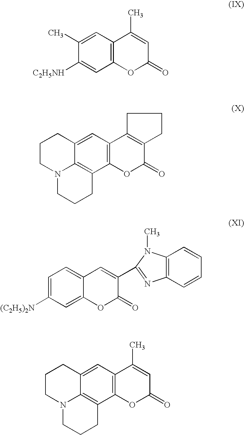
C12=C(C=C(C)C([C2H5NH])=C1)C(C)=CC(=O)O2.C1CN2C3=C(CCC2)C2=C(C=C3C1)C1=C(C(=O)O2)CCC1.C12=CC([(C2H5)2N])=CC=C1C=C(C1=NC3=C(N1C)C=CC=C3)C(=O)O2.C12=C(C=C3C4=C1CCCN4CCC3)C(C)=CC(=O)O2
